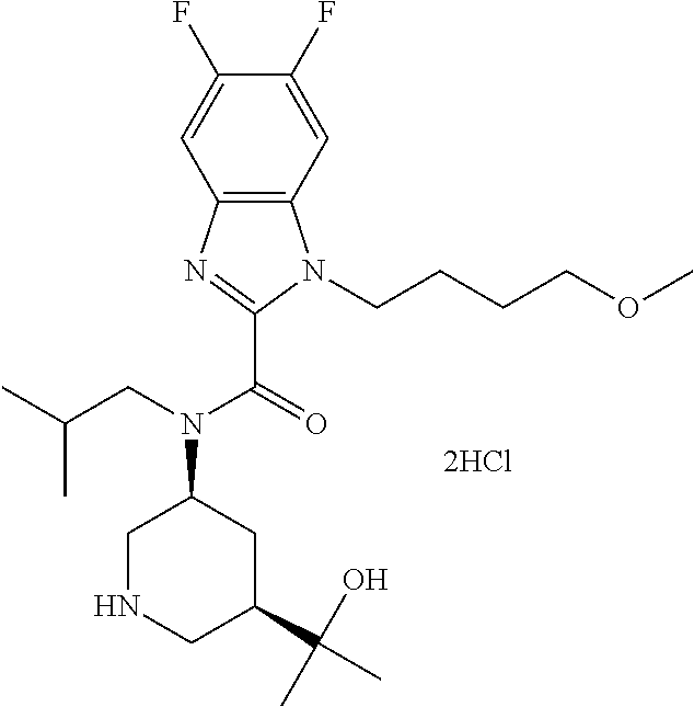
C1(F)=CC2=C(C=C1F)N(CCCCOC)C(C(=O)N(CC(C)C)C1CNCC(C(C)(O)C)C1)=N2
